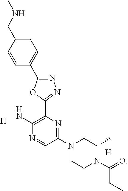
[H].C1(N2CCN(C(=O)CC)C(C)C2)=NC(C2=NN=C(C3=CC=C(CNC)C=C3)O2)=C(N)N=C1.[H]
